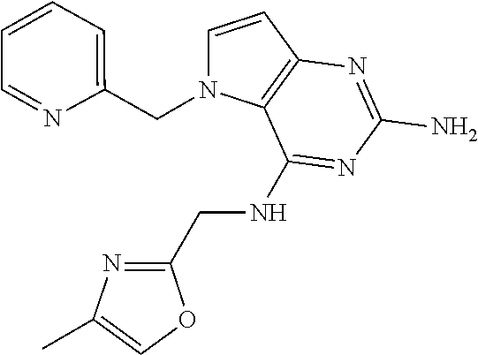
C1=CC2=C(N1CC1=CC=CC=N1)C(NCC1=NC(C)=CO1)=NC(N)=N2
